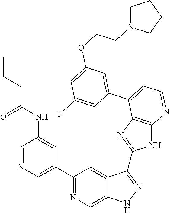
C1(C2=NC=C3C(=C2)C(C2=NC4=C(N2)N=CC=C4C2=CC(OCCN4CCCC4)=CC(F)=C2)=NN3)=CN=CC(NC(CCC)=O)=C1
